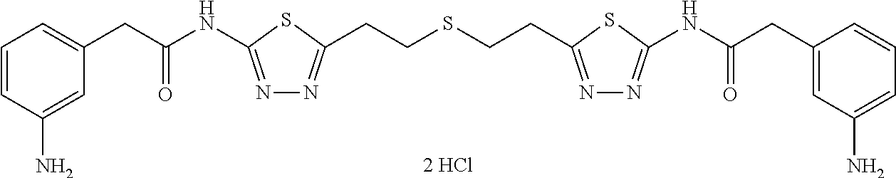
N1=C(NC(=O)CC2=CC=CC(N)=C2)SC(CCSCCC2=NN=C(NC(=O)CC3=CC(N)=CC=C3)S2)=N1
